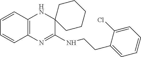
C1=CC2=C(C=C1)N=C(NCCC1=CC=CC=C1Cl)C1(N2)CCCCC1
